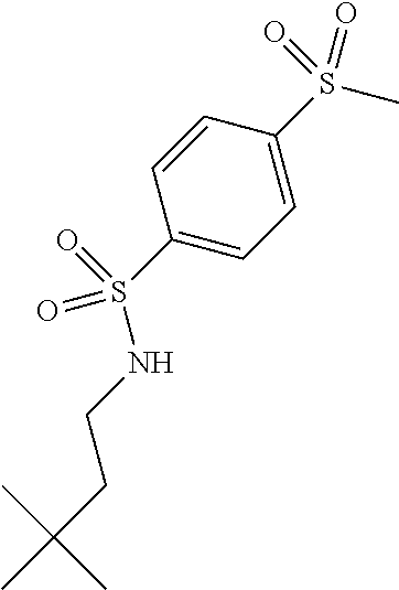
C1(S(=O)(NCCC(C)(C)C)=O)=CC=C(S(=O)(C)=O)C=C1
